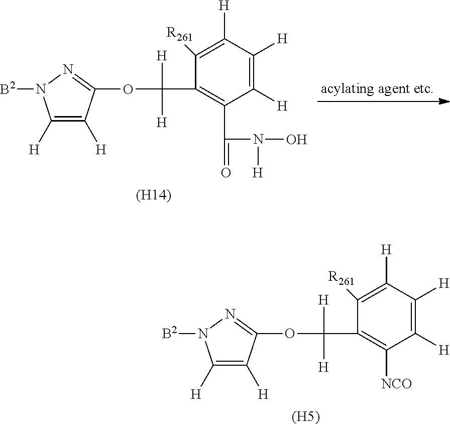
C1([H])=C([H])C([H])=C([R261])C(C([H])([H])OC2=NN([B2])C([H])=C2[H])=C1[NCO].[(H5)].C1([H])=C([H])C([H])=C([R261])C(C([H])([H])OC2=NN([B2])C([H])=C2[H])=C1C(N(O)[H])=O.[(H14)]
